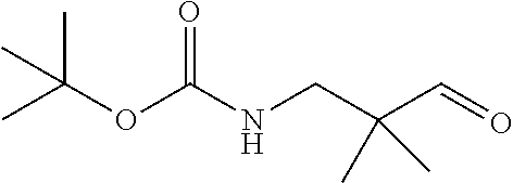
CC(OC(NCC(C=O)(C)C)=O)(C)C
